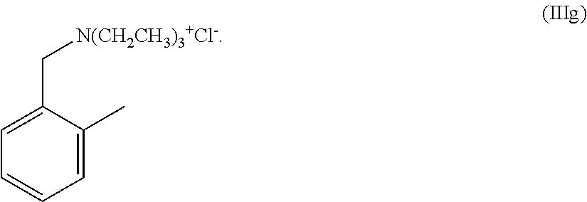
C1=C(C[N(CH2CH3)3+Cl-])C(C)=CC=C1
